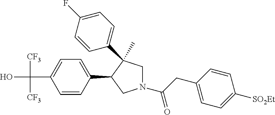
C(C1=CC=C(C2CN(C(CC3=CC=C([SO2Et])C=C3)=O)CC2(C)C2=CC=C(F)C=C2)C=C1)(O)([CF3])[CF3]
